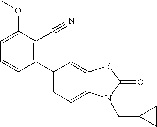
C1(C2=CC=C3C(=C2)SC(=O)N3CC2CC2)=C(C#N)C(OC)=CC=C1
